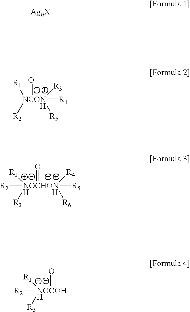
[R4][NCONH]([R1])([R2])([R5])(=O)[R3].[NOCHONH           H]([R5])([R6])([R2])([R3])(=O)([R4])[R1].[NOCOHH]([R2])(=O)([R3])[R1]
